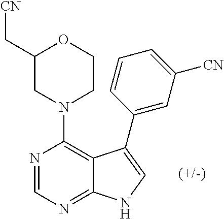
N1(C2=C3C(=NC=N2)NC=C3C2=CC([CN])=CC=C2)CCOC(C[CN])C1
